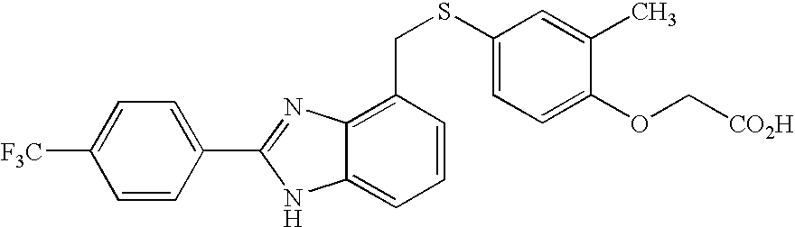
C1=CC(C2=NC3=C(CSC4=CC=C(OC[CO2H])C(C)=C4)C=CC=C3N2)=CC=C1[F3C]
